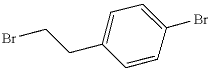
C1=C(CCBr)C=CC(Br)=C1
